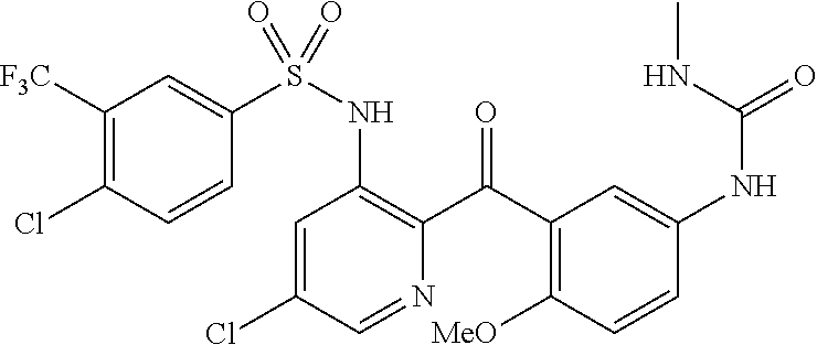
C1=C(Cl)C=NC(C(C2=C([MeO])C=CC(NC(=O)NC)=C2)=O)=C1NS(=O)(C1=CC([F3C])=C(Cl)C=C1)=O
